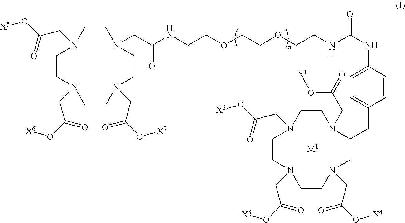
C1CN(CC(NCCOCCOCCNC(NC2=CC=C(CC3N(CC(O[X1])=O)CCN(CC(O[X2])=O)CCN(CC(O[X3])=O)CCN(CC(O[X4])=O)C3)C=C2)=O)=O)CCN(CC(O[X7])=O)CCN(CC(O[X6])=O)CCN1CC(O[X5])=O.[M1]
